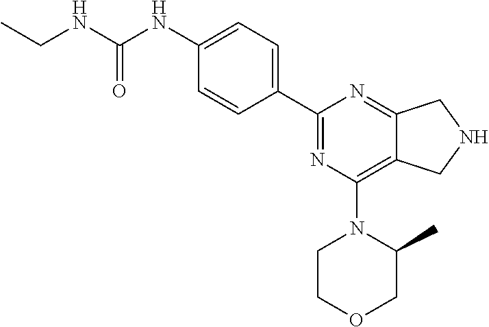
C1(NC(NCC)=O)=CC=C(C2=NC(N3CCOCC3C)=C3C(=N2)CNC3)C=C1
